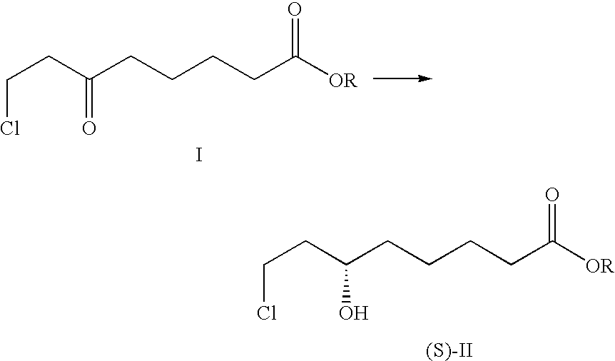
ClCCC(CCCCC([OR])=O)=O.I.ClCCC(CCCCC([OR])=O)O.[(S)-II]
